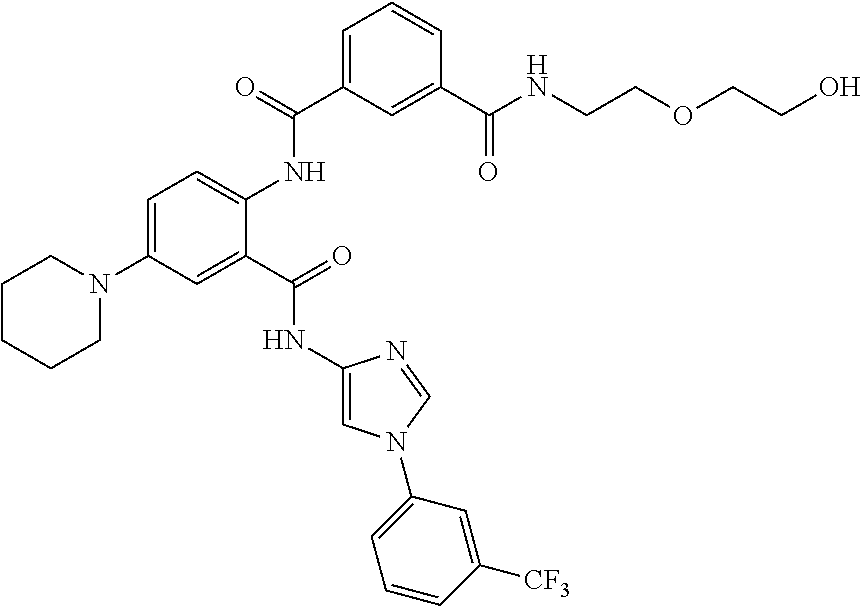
C1=C(N2CCCCC2)C=C(C(=O)NC2=CN(C3=CC=CC([CF3])=C3)C=N2)C(NC(C2=CC=CC(C(NCCOCCO)=O)=C2)=O)=C1
